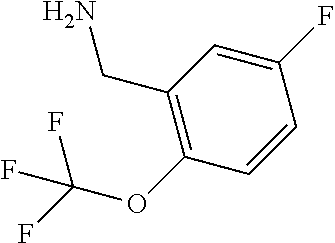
C1(F)=CC(CN)=C(OC(F)(F)F)C=C1
